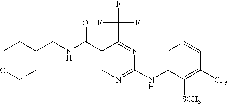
C1OCCC(CNC(C2=CN=C(NC3=CC=CC([CF3])=C3[SCH3])N=C2C(F)(F)F)=O)C1
